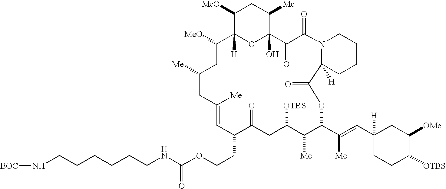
N(CCCCCCNC(OCCC1C(=O)CC([OTBS])C([Me])C(C(=CC2([H])CC([OMe])C([OTBS])CC2)[Me])OC(=O)C2([H])CCCCN2C(=O)C(=O)C2(O)OC([H])(C([MeO])CC([Me])CC([Me])=C1)C([MeO])CC2[Me])=O)[BOC]
